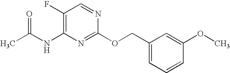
C1(F)=C(NC(C)=O)N=C(OCC2=CC=CC(OC)=C2)N=C1
